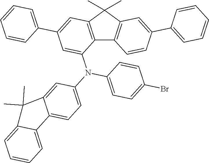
C12=C(C(C)(C)C3=C1C=CC(C1=CC=CC=C1)=C3)C=C(C1=CC=CC=C1)C=C2N(C1=CC=C2C(=C1)C(C)(C)C1=CC=CC=C21)C1=CC=C(Br)C=C1
